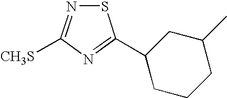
S1N=C([CH3S])N=C1C1CCCC(C)C1
